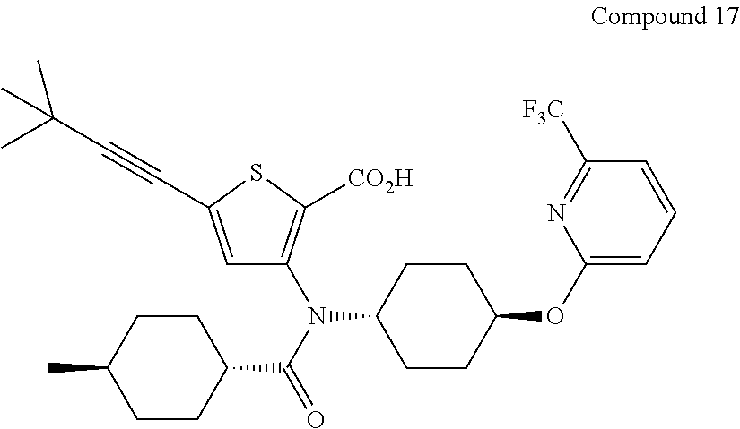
C1=C(C#CC(C)(C)C)SC([CO2H])=C1N(C(=O)C1CCC(C)CC1)C1CCC(OC2=CC=CC([F3C])=N2)CC1
